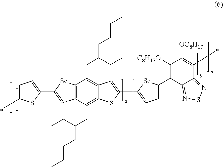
C12=C(C(CC(CC)CCCC)=C3C(=C1CC(CC)CCCC)C=C(C1=CC=C(C4=C([C8H17O])C([OC8H17])=C(C)C5=NSN=C45)[Se]1)S3)C=C(C1=CC=C(C)S1)[Se]2
